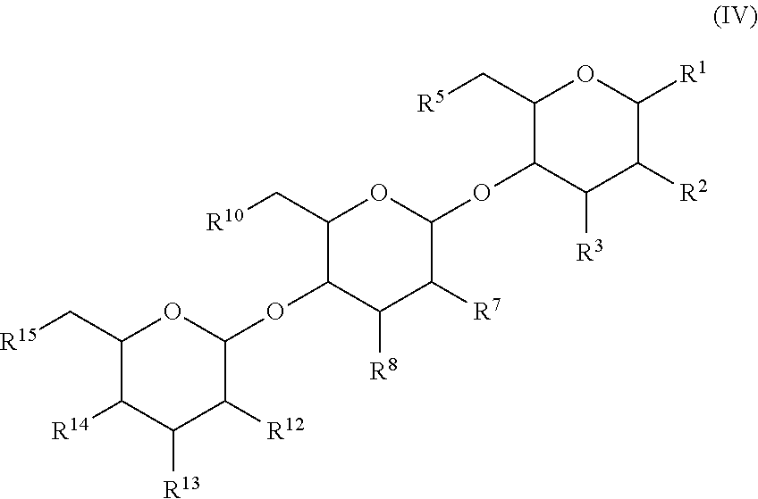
C1(C[R10])C(OC2C([R12])C([R13])C([R14])C(C[R15])O2)C([R8])C([R7])C(OC2C([R3])C([R2])C([R1])OC2C[R5])O1
